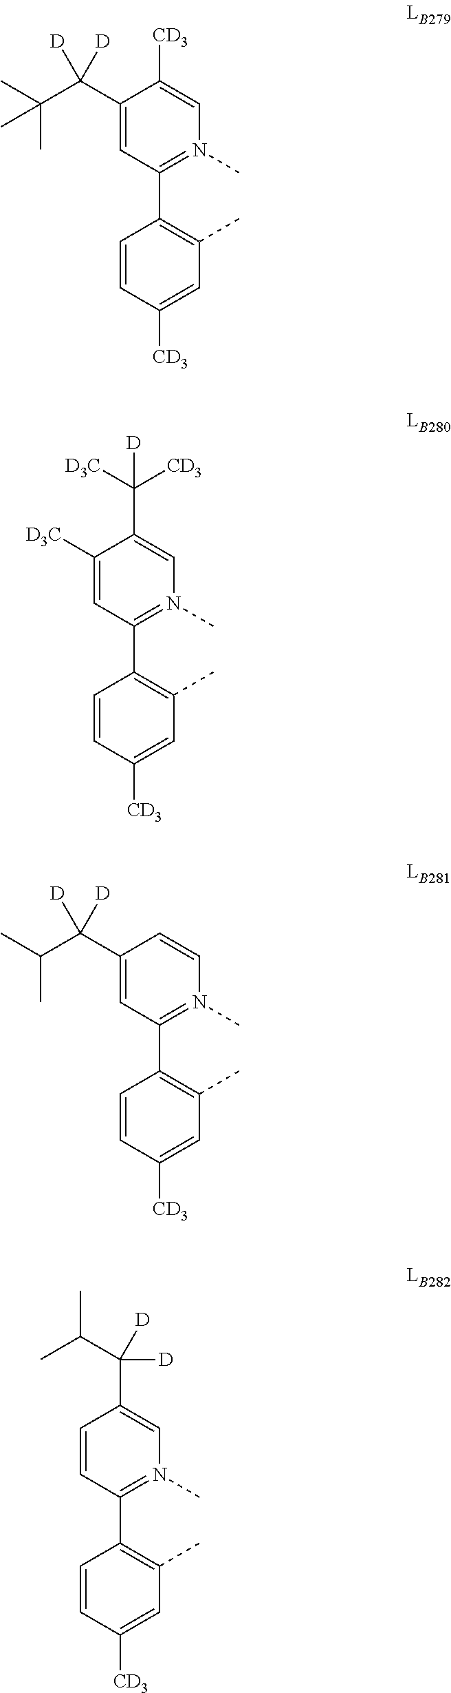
C1=CC([CD3])=CC(C)=C1C1=N(C)C=C([CD3])C(C(C(C)(C)C)([D])[D])=C1.C1=CC([CD3])=CC(C)=C1C1=N(C)C=C(C([CD3])([D3C])[D])C([D3C])=C1.C1=CC([CD3])=CC(C)=C1C1=N(C)C=CC(C(C(C)C)([D])[D])=C1.C1=CC([CD3])=CC(C)=C1C1=N(C)C=C(C(C(C)C)([D])[D])C=C1
